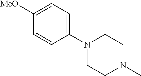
C1(N2CCN(C)CC2)=CC=C([MeO])C=C1
